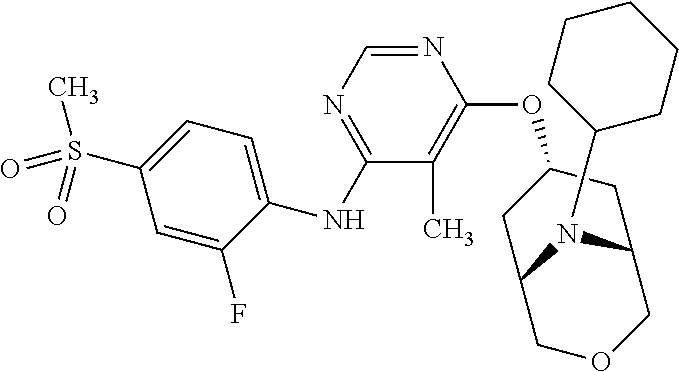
C1=C(F)C(NC2=NC=NC(OC3CC4COCC(C3)N4C3CCCCC3)=C2C)=CC=C1S(=O)(C)=O
